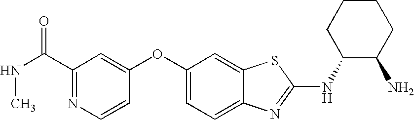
N1=C(C(NC)=O)C=C(OC2=CC=C3C(=C2)SC(NC2C(N)CCCC2)=N3)C=C1
